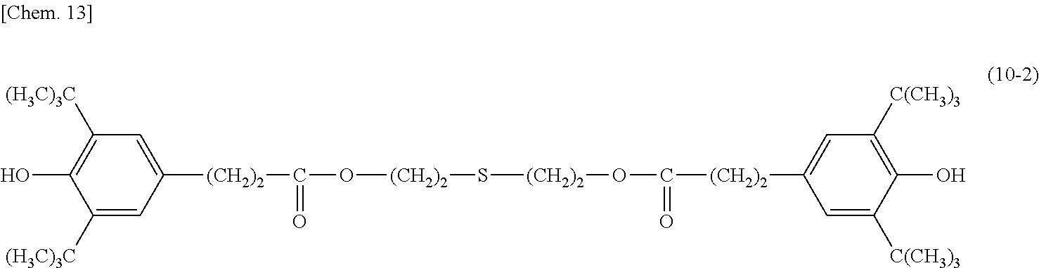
C1([(H3C)3C])=CC([(CH2)2]C(O[(CH2)2]S[(CH2)2]OC(=O)[(CH2)2]C2=CC([C(CH3)3])=C(O)C([C(CH3)3])=C2)=O)=CC([(H3C)3C])=C1O
